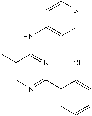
C1=C(C)C(NC2=CC=NC=C2)=NC(C2=CC=CC=C2Cl)=N1
